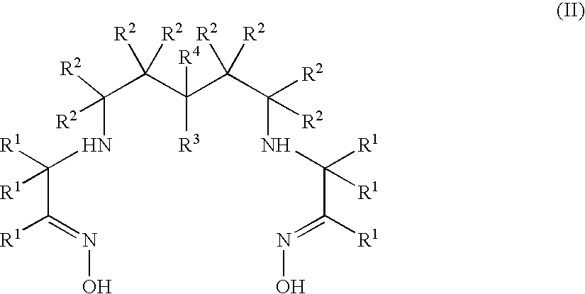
C(C(=NO)[R1])([R1])(NC(C(C(C(C([R2])(NC(C([R1])=NO)([R1])[R1])[R2])([R2])[R2])([R3])[R4])([R2])[R2])([R2])[R2])[R1]
